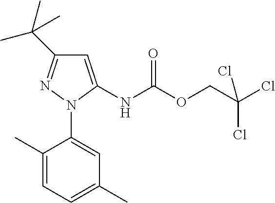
C1(C)=CC=C(C)C=C1N1C(NC(OCC(Cl)(Cl)Cl)=O)=CC(C(C)(C)C)=N1
